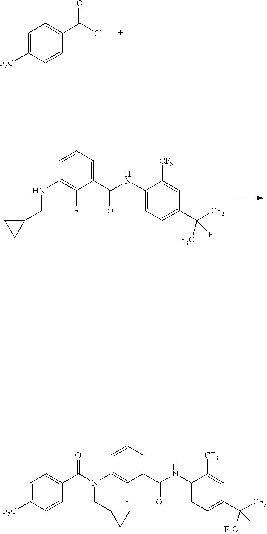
C1=C(C(=O)Cl)C=CC([F3C])=C1.C(C1CC1)NC1=C(F)C(C(=O)NC2=CC=C(C(F)([CF3])[F3C])C=C2[CF3])=CC=C1.N(CC1CC1)(C1=C(F)C(C(=O)NC2=CC=C(C(F)([CF3])[F3C])C=C2[CF3])=CC=C1)C(C1=CC=C([F3C])C=C1)=O
